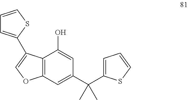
C12=C(C=C(C(C3=CC=CS3)(C)C)C=C1O)OC=C2C1=CC=CS1
